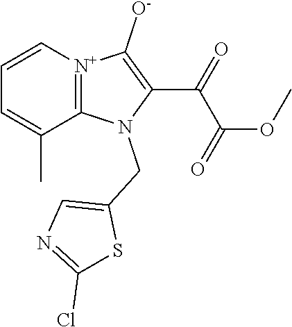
[N+]12=C(N(CC3=CN=C(Cl)S3)C(C(=O)C(=O)OC)=C1[O-])C(C)=CC=C2
